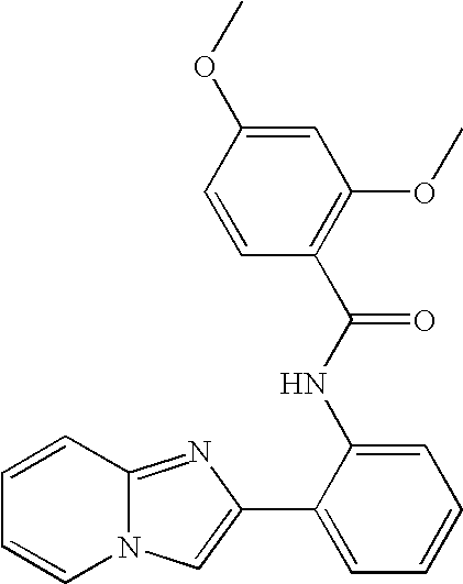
N12C(=NC(C3=CC=CC=C3NC(C3=C(OC)C=C(OC)C=C3)=O)=C1)C=CC=C2
